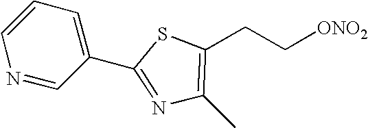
N1=C(C2=CC=CN=C2)SC(CC[ONO2])=C1C
